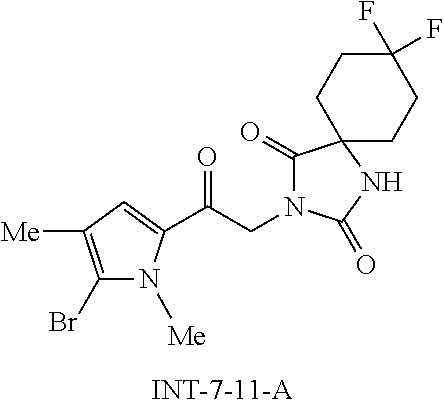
BrC1=C([Me])C=C(C(CN2C(=O)C3(NC2=O)CCC(F)(F)CC3)=O)N1[Me]
